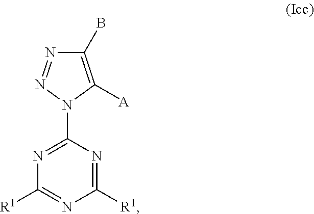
N1=NN(C2=NC([R1])=NC([R1])=N2)C([A])=C1B
